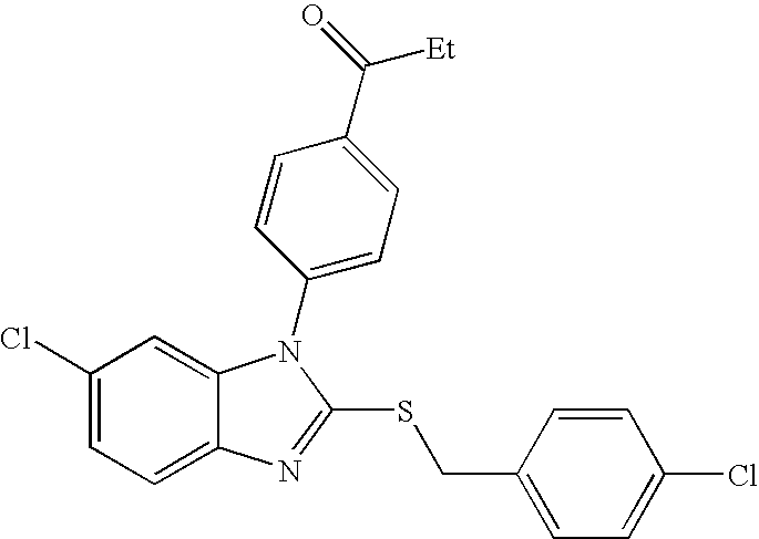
C1(Cl)=CC=C2C(=C1)N(C1=CC=C(C(=O)[Et])C=C1)C(SCC1=CC=C(Cl)C=C1)=N2
